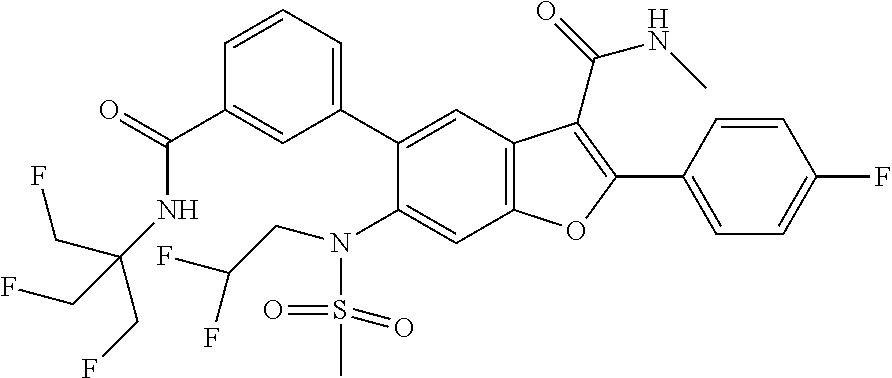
C1=CC(C2=C(C(=O)NC)C3=C(C=C(N(CC(F)F)S(=O)(=O)C)C(C4=CC=CC(C(NC(CF)(CF)CF)=O)=C4)=C3)O2)=CC=C1F
